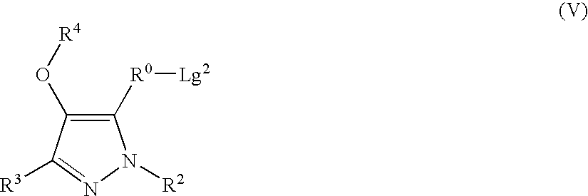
C1([R0][Lg2])=C(O[R4])C([R3])=NN1[R2]
